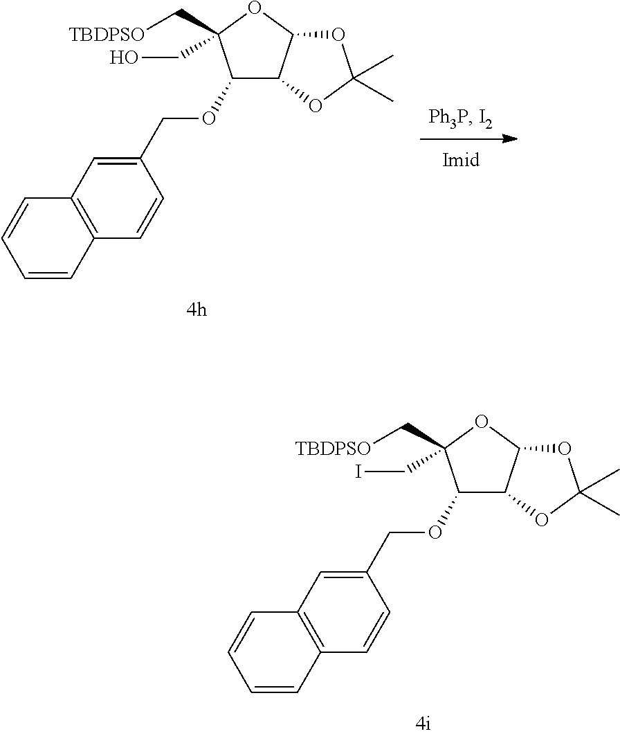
C1(OCC2=CC3=C(C=C2)C=CC=C3)C2C(OC1(CI)C[TBDPSO])OC(C)(C)O2.C1(OCC2=CC3=C(C=C2)C=CC=C3)C2C(OC1(CO)C[TBDPSO])OC(C)(C)O2
